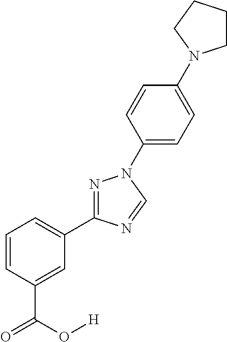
C1=CC(C(O[H])=O)=CC(C2=NN(C3=CC=C(N4CCCC4)C=C3)C=N2)=C1
